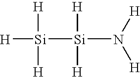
[Si]([Si]([H])([H])N([H])[H])([H])([H])[H]
